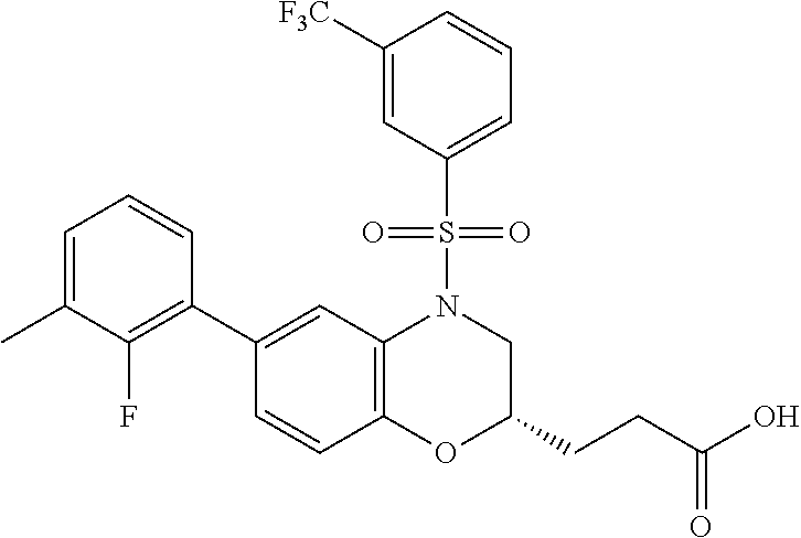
C1(C2=C(F)C(C)=CC=C2)=CC2=C(C=C1)OC(CCC(O)=O)CN2S(=O)(=O)C1=CC=CC([F3C])=C1
